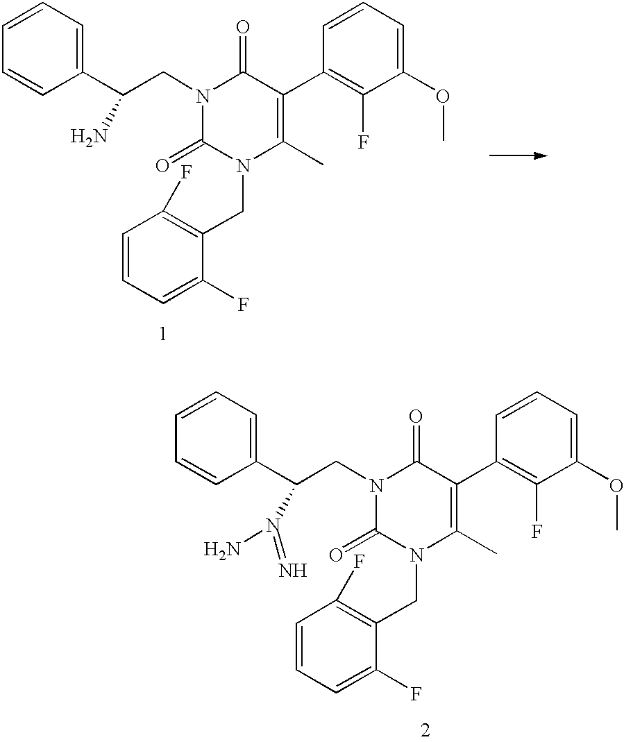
C1(C(CN2C(=O)N(CC3=C(F)C=CC=C3F)C(C)=C(C3=C(F)C(OC)=CC=C3)C2=O)N)=CC=CC=C1.C1(C(CN2C(=O)N(CC3=C(F)C=CC=C3F)C(C)=C(C3=C(F)C(OC)=CC=C3)C2=O)N(N)=N)=CC=CC=C1
